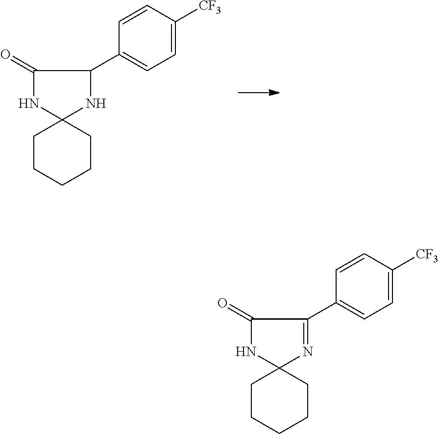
C1(=O)NC2(NC1C1=CC=C([CF3])C=C1)CCCCC2.C1(=O)NC2(N=C1C1=CC=C([CF3])C=C1)CCCCC2
